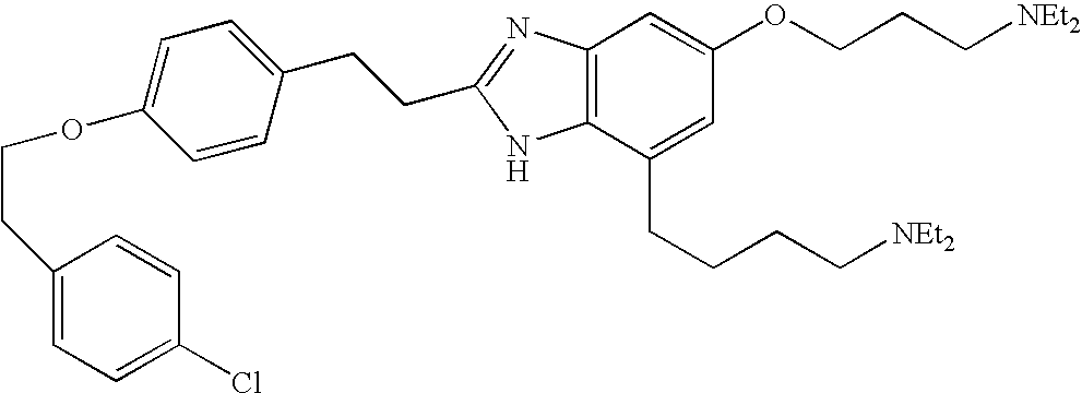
C12=C(C(CCCC[NEt2])=CC(OCCC[NEt2])=C1)NC(CCC1=CC=C(OCCC3=CC=C(Cl)C=C3)C=C1)=N2
